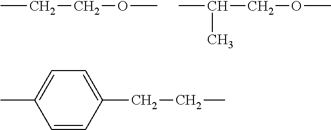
CCCOC.CC(COC)C.C1(CCC)=CC=C(C)C=C1
